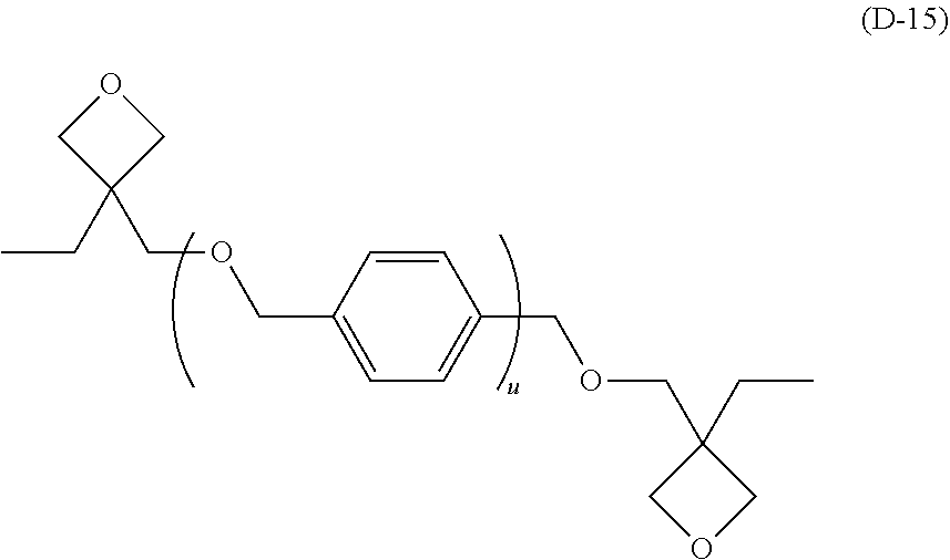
C1=CC(COCC2(CC)COC2)=CC=C1COCC1(CC)COC1
